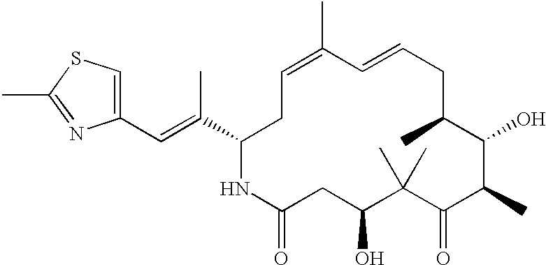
C1(C)=CCC(C(=CC2=CSC(C)=N2)C)NC(=O)CC(O)C(C)(C)C(=O)C(C)C(O)C(C)CC=C1
